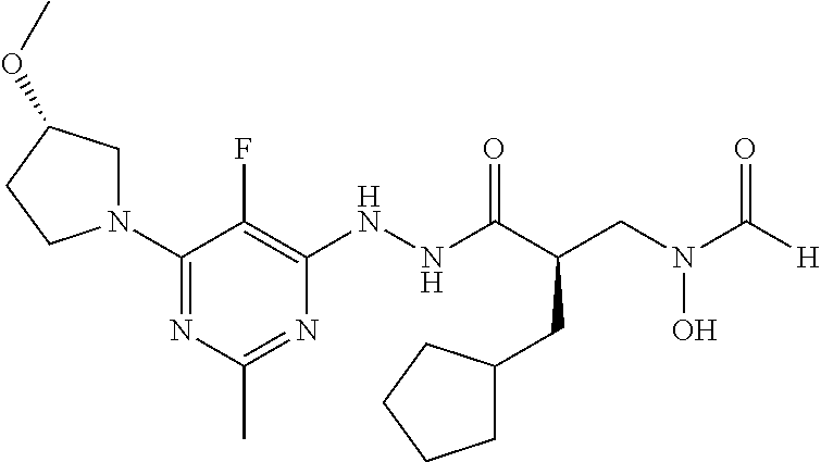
C1(N2CC(OC)CC2)=NC(C)=NC(NNC(C(CN(C([H])=O)O)CC2CCCC2)=O)=C1F
